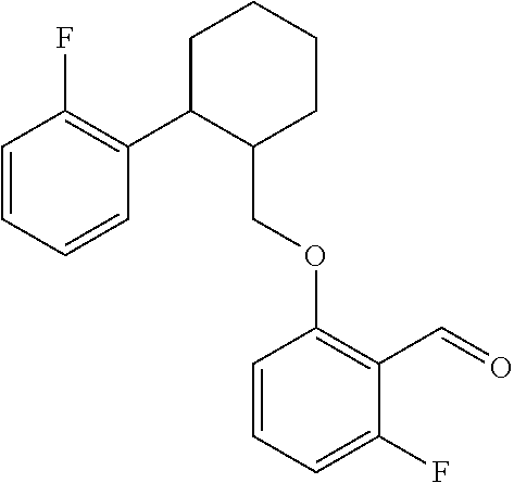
C1C(C2=C(F)C=CC=C2)C(COC2=C(C=O)C(F)=CC=C2)CCC1
